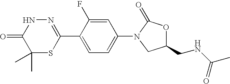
N1=C(C2=CC=C(N3CC(CNC(C)=O)OC3=O)C=C2F)SC(C)(C)C(=O)N1
